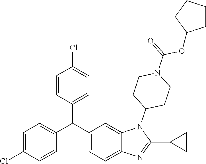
C1=C(Cl)C=CC(C(C2=CC=C3C(=C2)N(C2CCN(C(=O)OC4CCCC4)CC2)C(C2CC2)=N3)C2=CC=C(Cl)C=C2)=C1
